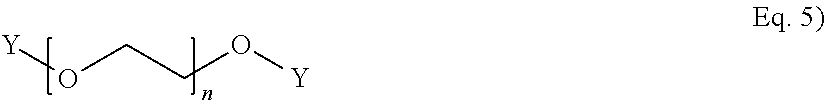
[Y]OCCO[Y]
